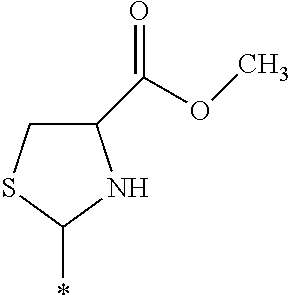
C1(C(=O)OC)CSC(*)N1
